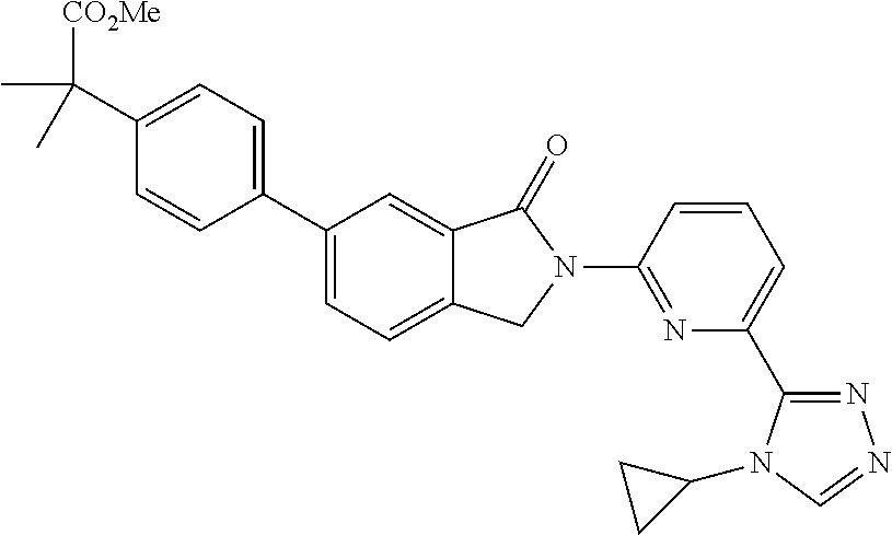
C1(C([CO2Me])(C)C)=CC=C(C2=CC=C3C(=C2)C(=O)N(C2=NC(C4=NN=CN4C4CC4)=CC=C2)C3)C=C1
